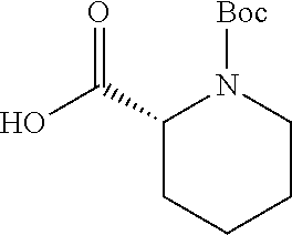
OC(C1CCCCN1[Boc])=O
